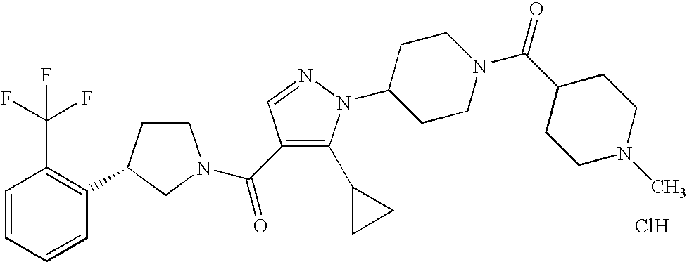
C1CC(C2=C(C(F)(F)F)C=CC=C2)CN1C(=O)C1=C(C2CC2)N(C2CCN(C(C3CCN(C)CC3)=O)CC2)N=C1.Cl
